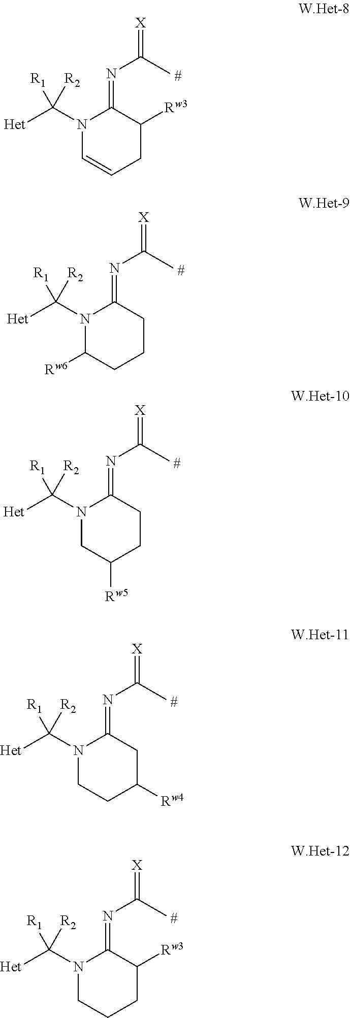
N1(C([Het])([R1])[R2])C([Rw6])CCCC1=NC(=[X])C.N1(C([Het])([R1])[R2])CC([Rw5])CCC1=NC(=[X])C.N1(C([Het])([R1])[R2])CCC([Rw4])CC1=NC(=[X])C.N1(C([Het])([R1])[R2])CCCC([Rw3])C1=NC(=[X])C.N1(C([Het])([R1])[R2])C=CCC([Rw3])C1=NC(=[X])C
